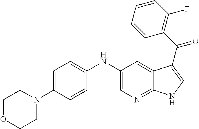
N(C1=CC=C(N2CCOCC2)C=C1)C1=CN=C2C(=C1)C(C(C1=C(F)C=CC=C1)=O)=CN2
